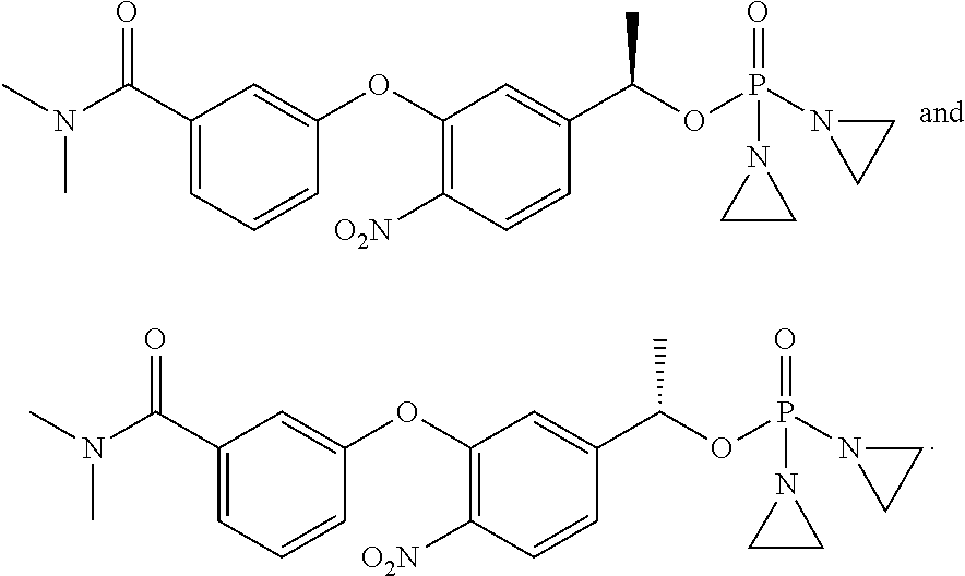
C1(C(N(C)C)=O)=CC=CC(OC2=C([O2N])C=CC(C(OP(N3CC3)(N3CC3)=O)C)=C2)=C1.C1(C(N(C)C)=O)=CC=CC(OC2=C([O2N])C=CC(C(OP(N3CC3)(N3CC3)=O)C)=C2)=C1
